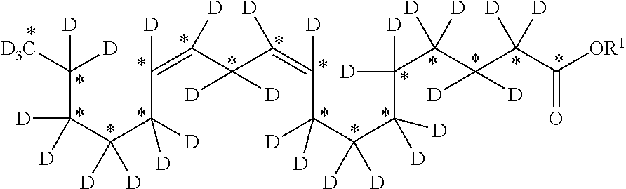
C(C(C(C([D])([D])C(=C(C(C(=C(C(C(C(C([D])([D])C(C([D])([D])C(C(=O)[OR1])([D])[D])([D])[D])([D])[D])([D])[D])([D])[D])[D])[D])([D])[D])[D])[D])([D])[D])([D])[D])([D3C])([D])[D]
